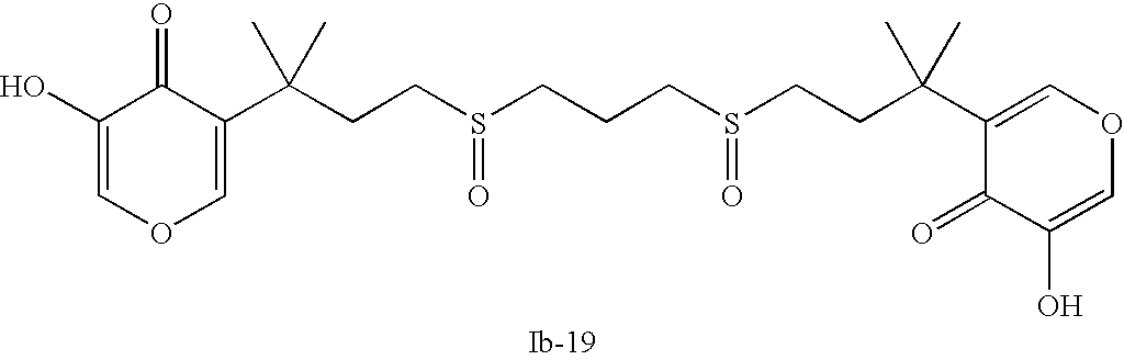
C(CS(CCCS(CCC(C)(C)C1=COC=C(O)C1=O)=O)=O)C(C)(C)C1=COC=C(O)C1=O
